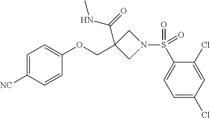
C1=C([NC])C=CC(OCC2(C(NC)=O)CN(S(C3=CC=C(Cl)C=C3Cl)(=O)=O)C2)=C1
